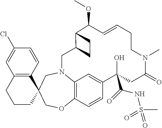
C12=C(C=CC(Cl)=C1)C1(CCC2)COC2=C3N(C1)CC1C(C(OC)C=CCCN(C)C(=O)CC(C(=O)NS(C)(=O)=O)(O)C(=C3)C=C2)CC1
